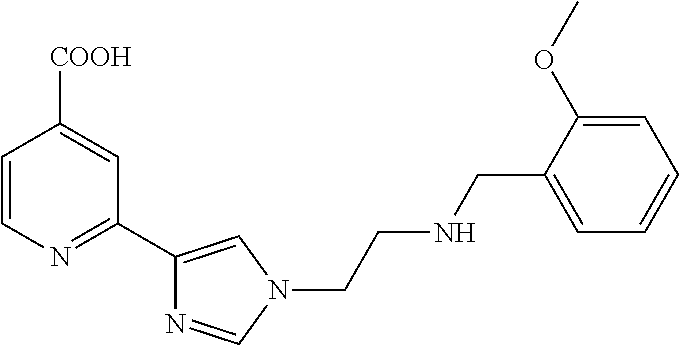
C1=CN=C(C2=CN(CCNCC3=CC=CC=C3OC)C=N2)C=C1[COOH]
